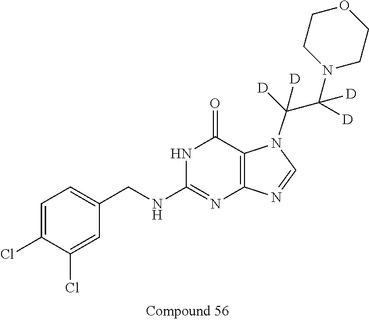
C1=C(Cl)C(Cl)=CC(CNC2=NC3=C(C(=O)N2)N(C(C([D])(N2CCOCC2)[D])([D])[D])C=N3)=C1
